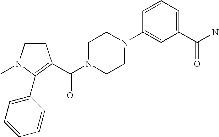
C1=CN(C)C(C2=CC=CC=C2)=C1C(N1CCN(C2=CC(C(N)=O)=CC=C2)CC1)=O
